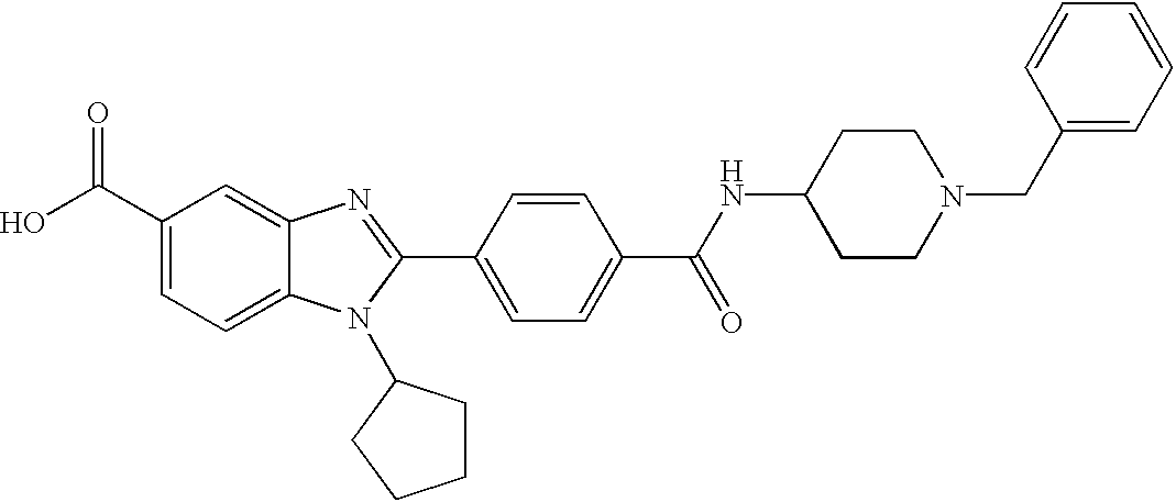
C1(C(O)=O)=CC=C2C(=C1)N=C(C1=CC=C(C(NC3CCN(CC4=CC=CC=C4)CC3)=O)C=C1)N2C1CCCC1
